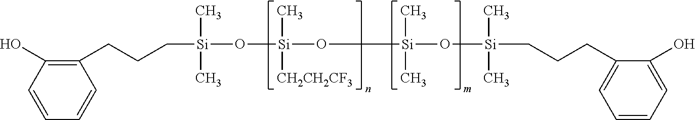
C1=CC(O)=C(CCC[Si](C)(C)O[Si](C)([CH2CH2CF3])O[Si](C)(C)O[Si](CCCC2=CC=CC=C2O)(C)C)C=C1
